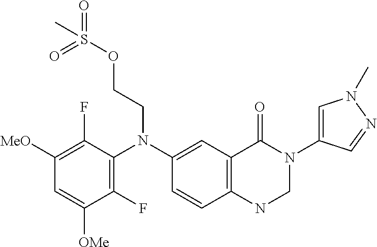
C1([MeO])=C(F)C(N(C2=CC3=C(C=C2)NCN(C2=CN(C)N=C2)C3=O)CCOS(=O)(=O)C)=C(F)C([OMe])=C1
